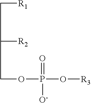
C([R1])C([R2])COP(=O)(O[R3])[O-]
